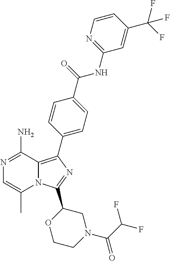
N1=C(N)C2=C(C3=CC=C(C(=O)NC4=NC=CC(C(F)(F)F)=C4)C=C3)N=C(C3OCCN(C(C(F)F)=O)C3)N2C(C)=C1
